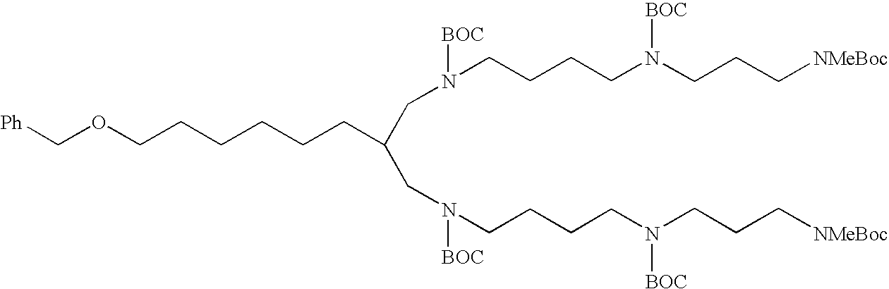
O(CCCCCCC(CN([BOC])CCCCN(CCC[NMeBoc])[BOC])CN([BOC])CCCCN(CCC[NMeBoc])[BOC])C[Ph]
